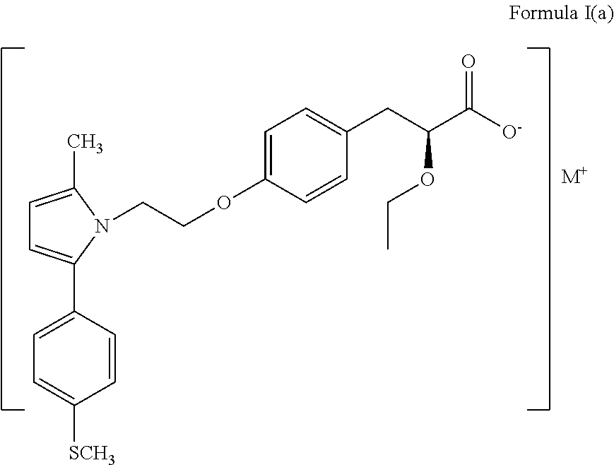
C1=C(C)N(CCOC2=CC=C(CC(C([O-])=O)OCC)C=C2)C(C2=CC=C([SCH3])C=C2)=C1.[M+]
